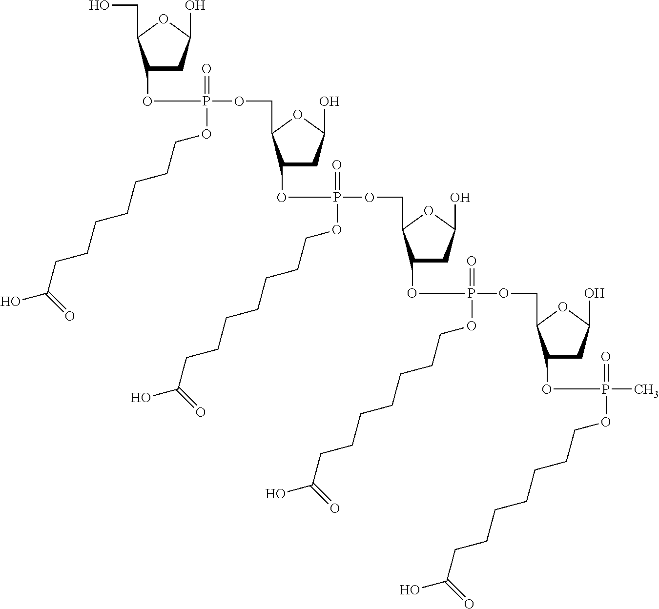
C1(OP(OCC2C(OP(OCC3C(OP(OCC4C(OP(C)(=O)OCCCCCCCC(O)=O)CC(O)O4)(=O)OCCCCCCCC(O)=O)CC(O)O3)(=O)OCCCCCCCC(O)=O)CC(O)O2)(=O)OCCCCCCCC(O)=O)CC(O)OC1CO
